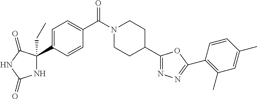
C1=C(C2(CC)NC(=O)NC2=O)C=CC(C(N2CCC(C3=NN=C(C4=C(C)C=C(C)C=C4)O3)CC2)=O)=C1
